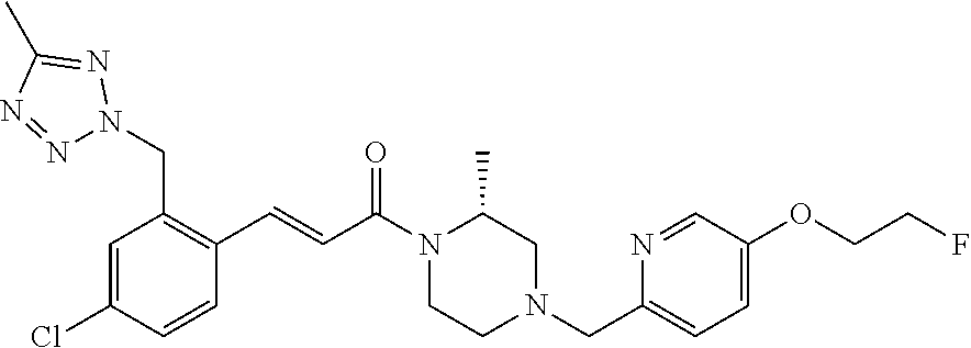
N1(C(C=CC2=C(CN3N=NC(C)=N3)C=C(Cl)C=C2)=O)CCN(CC2=CC=C(OCCF)C=N2)CC1C
